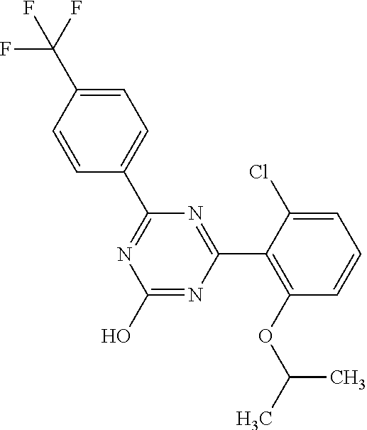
N1=C(C2=CC=C(C(F)(F)F)C=C2)N=C(C2=C(OC(C)C)C=CC=C2Cl)N=C1O
